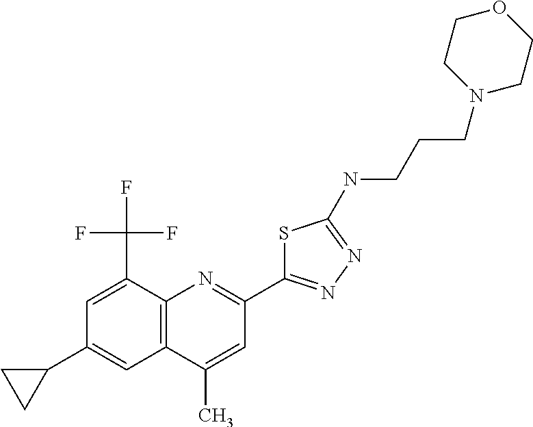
C1(C)=CC(C2=NN=C(NCCCN3CCOCC3)S2)=NC2=C1C=C(C1CC1)C=C2C(F)(F)F
